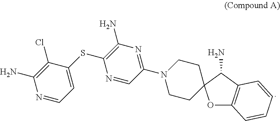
S(C1=C(N)N=C(N2CCC3(CC2)OC2=C(C3N)C=CC=C2)C=N1)C1=CC=NC(N)=C1Cl
